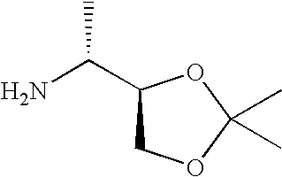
C1(C(N)C)COC(C)(C)O1
